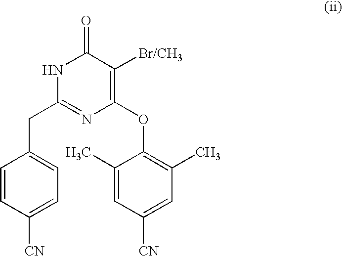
C1=CC([CN])=CC=C1CC1=NC(OC2=C(C)C=C([CN])C=C2C)=C([Br/CH3])C(=O)N1
